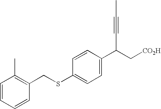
C(SC1=CC=C(C(C#CC)C[CO2H])C=C1)C1=C(C)C=CC=C1
